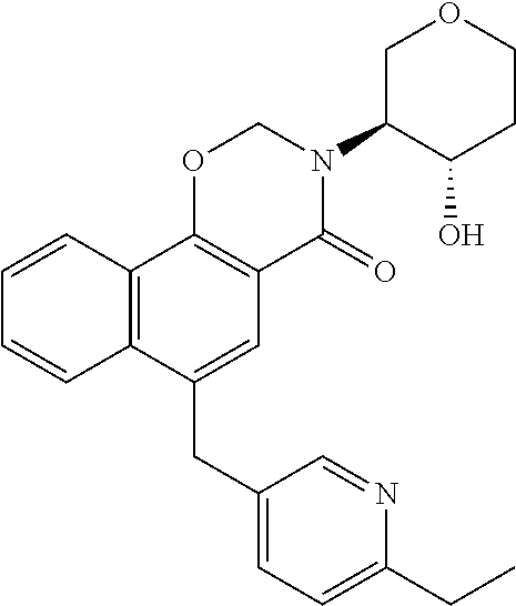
C1(CC2=CC3=C(C4=C2C=CC=C4)OCN(C2C(O)CCOC2)C3=O)=CC=C(CC)N=C1
